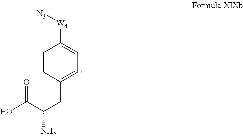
O=C(O)C(N)CC1=CC=C([W4][N3])C=C1
